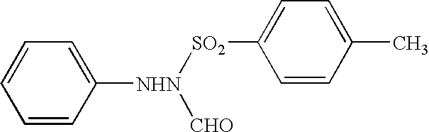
C1=CC([NHN]([SO2]C2=CC=C(C)C=C2)[CHO])=CC=C1
